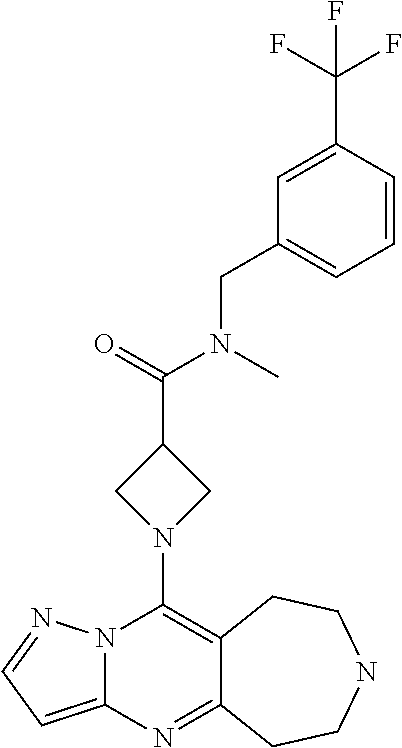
N12C(=CC=N1)N=C1C(=C2N2CC(C(=O)N(C)CC3=CC=CC(C(F)(F)F)=C3)C2)CCNCC1
